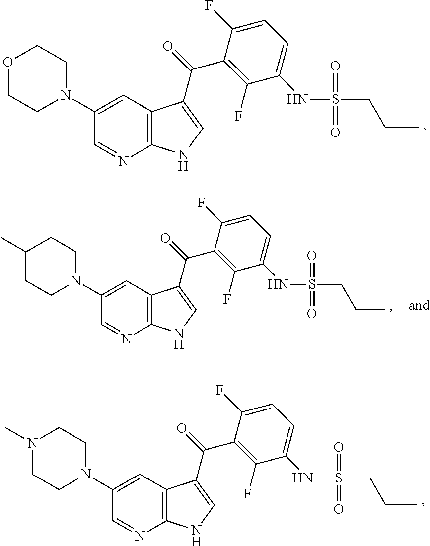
C12=C(C=C(N3CCOCC3)C=N1)C(C(=O)C1=C(F)C(NS(CCC)(=O)=O)=CC=C1F)=CN2.C12=C(C=C(N3CCC(C)CC3)C=N1)C(C(=O)C1=C(F)C(NS(CCC)(=O)=O)=CC=C1F)=CN2.C12=C(C=C(N3CCN(C)CC3)C=N1)C(C(=O)C1=C(F)C(NS(CCC)(=O)=O)=CC=C1F)=CN2
